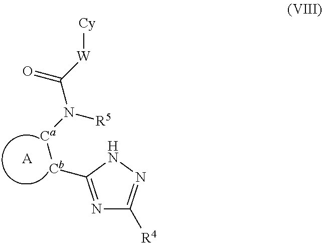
N1=C([Cb][Ca]N(C([W][Cy])=O)[R5])NN=C1[R4].[A]
